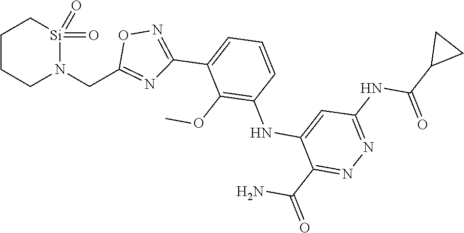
C1=C(C2=NOC(CN3[Si](=O)(=O)CCCC3)=N2)C(OC)=C(NC2=CC(NC(C3CC3)=O)=NN=C2C(N)=O)C=C1
